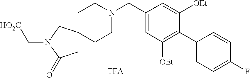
C1C2(CCN(CC3=CC([OEt])=C(C4=CC=C(F)C=C4)C([OEt])=C3)CC2)CN(C[HO2C])C1=O
